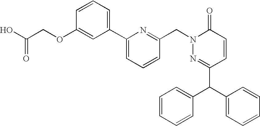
C1(C2=CC=CC(OCC(O)=O)=C2)=CC=CC(CN2C(=O)C=CC(C(C3=CC=CC=C3)C3=CC=CC=C3)=N2)=N1
